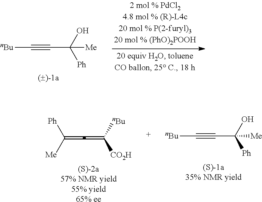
C(=C=C([CO2H])[nBu])([Ph])[Me].[(S)-2a57% NMR yield55% yield65% ee].[nBu]C#CC(O)([Ph])[Me].[nBu]C#CC([Ph])(O)[Me]
